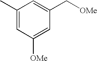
C1(C)=CC([OMe])=CC(C[OMe])=C1
